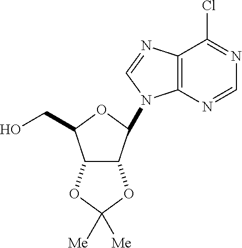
C12=C(N=CN=C1Cl)N(C1C3C(C(CO)O1)OC([Me])([Me])O3)C=N2
